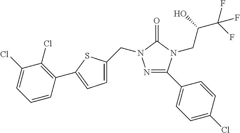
N1=C(C2=CC=C(Cl)C=C2)N(CC(C(F)(F)F)O)C(=O)N1CC1=CC=C(C2=C(Cl)C(Cl)=CC=C2)S1
